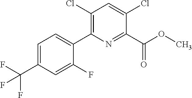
C(C1=CC=C(C2=C(Cl)C=C(Cl)C(C(OC)=O)=N2)C(F)=C1)(F)(F)F
